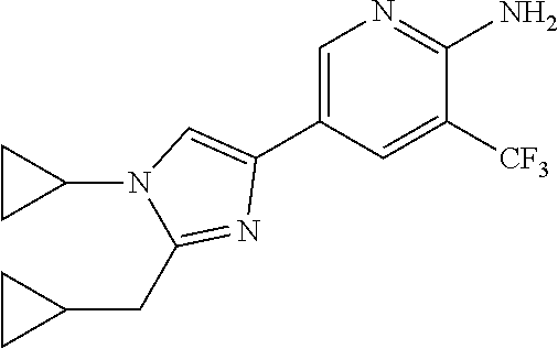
C1=C(C2=CN(C3CC3)C(CC3CC3)=N2)C=C([CF3])C(N)=N1
